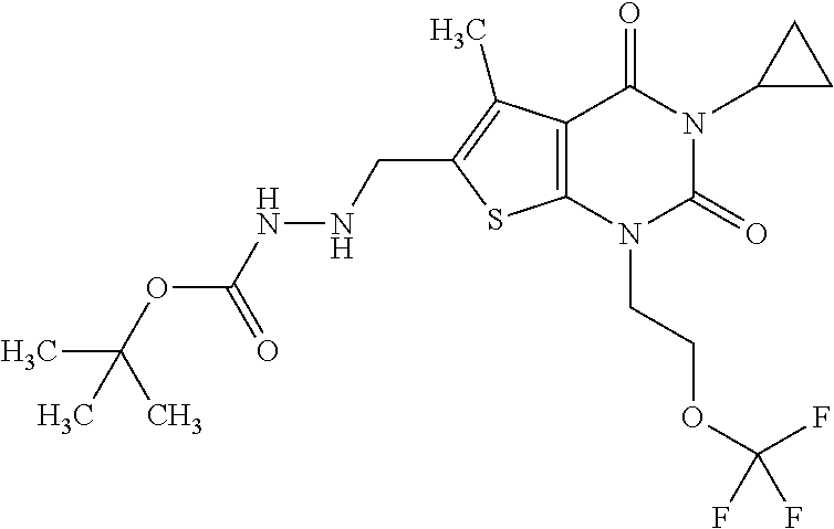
C12=C(N(CCOC(F)(F)F)C(=O)N(C3CC3)C1=O)SC(CNNC(OC(C)(C)C)=O)=C2C
